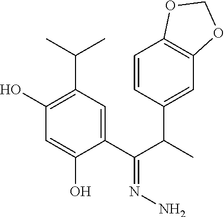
C1(O)=C(C(C)C)C=C(C(C(C2=CC3=C(C=C2)OCO3)C)=NN)C(O)=C1
